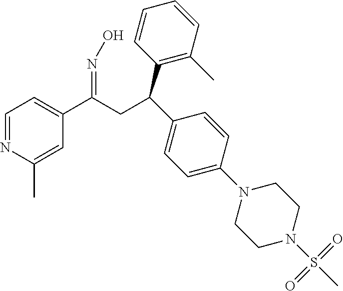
C1=NC(C)=CC(C(CC(C2=C(C)C=CC=C2)C2=CC=C(N3CCN(S(C)(=O)=O)CC3)C=C2)=NO)=C1
